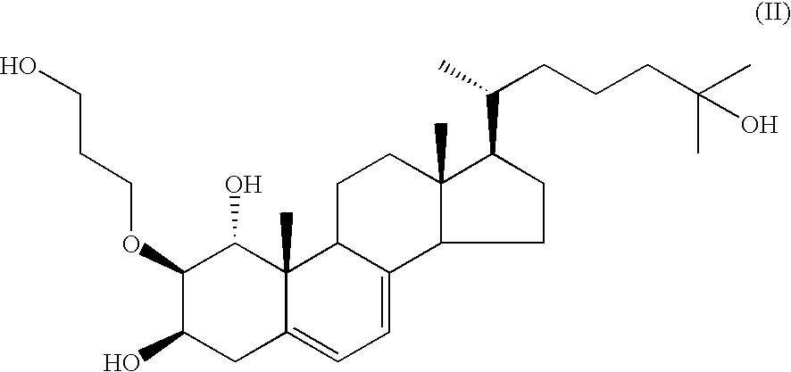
C1C2C(=CC=C3C2(C)C(O)C(OCCCO)C(O)C3)C2C(C)(C1)C(C(C)CCCC(C)(C)O)CC2
